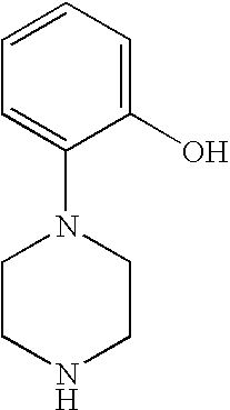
C1=CC=C(O)C(N2CCNCC2)=C1
